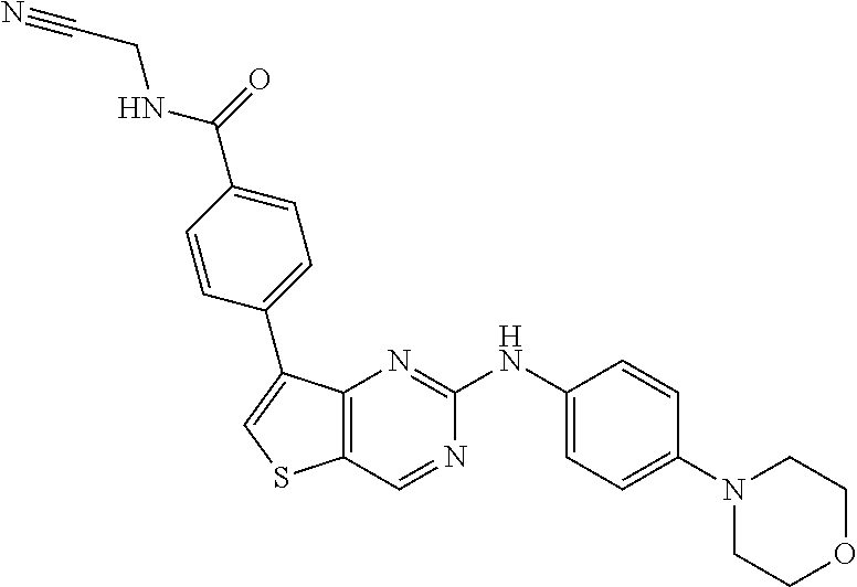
C1(N2CCOCC2)=CC=C(NC2=NC3=C(C=N2)SC=C3C2=CC=C(C(=O)NCC#N)C=C2)C=C1
